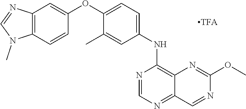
C12=C(C=CC(OC3=CC=C(NC4=C5C(=NC=N4)C=NC(OC)=N5)C=C3C)=C1)N(C)C=N2
